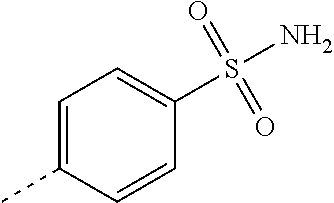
C1=C(C)C=CC(S(=O)(=O)N)=C1
